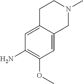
C1=C2C(=CC(N)=C1OC)CCN(C)C2
